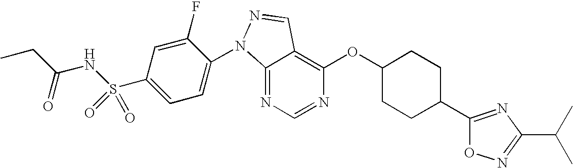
C12=NC=NC(OC3CCC(C4=NC(C(C)C)=NO4)CC3)=C1C=NN2C1=CC=C(S(NC(CC)=O)(=O)=O)C=C1F
